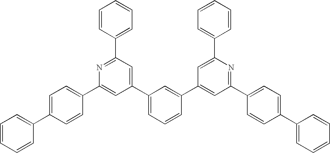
C1=CC(C2=NC(C3=CC=C(C4=CC=CC=C4)C=C3)=CC(C3=CC=CC(C4=CC(C5=CC=C(C6=CC=CC=C6)C=C5)=NC(C5=CC=CC=C5)=C4)=C3)=C2)=CC=C1
